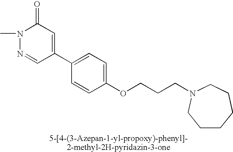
N1(C)N=CC(C2=CC=C(OCCCN3CCCCCC3)C=C2)=CC1=O
